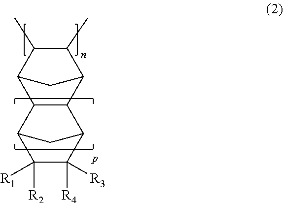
C1(C)C2CC(C1C)C1C2C2C([R4])([R3])C([R2])([R1])C1C2
